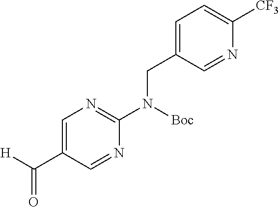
[H]C(C1=CN=C(N(CC2=CC=C([CF3])N=C2)[Boc])N=C1)=O
